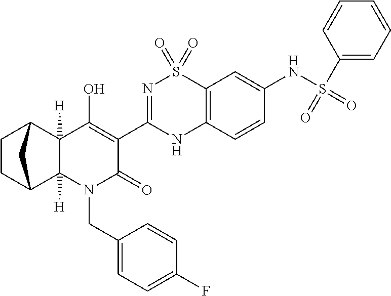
N1=C(C2=C(O)C3([H])C([H])(N(CC4=CC=C(F)C=C4)C2=O)C2CCC3C2)NC2=C(S1(=O)=O)C=C(NS(=O)(C1=CC=CC=C1)=O)C=C2
